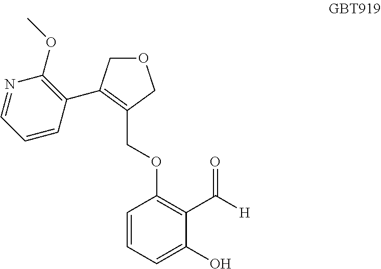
C1(COC2=C(C([H])=O)C(O)=CC=C2)=C(C2=C(OC)N=CC=C2)COC1
